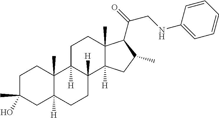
C1C(C)(O)CC2([H])C(C)(C1)C1([H])C([H])(CC2)C2([H])C(C)(CC1)C(C(=O)CNC1=CC=CC=C1)C(C)C2
